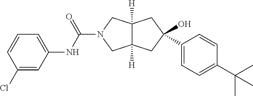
C1(C2=CC=C(C(C)(C)C)C=C2)(O)CC2([H])C([H])(CN(C(NC3=CC=CC(Cl)=C3)=O)C2)C1
